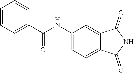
C1(NC(C2=CC=CC=C2)=O)=CC=C2C(=C1)C(=O)NC2=O
